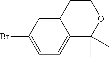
C1C2=CC(Br)=CC=C2C(C)(C)OC1
